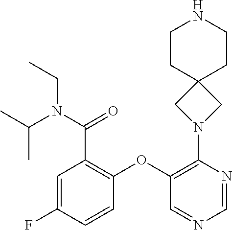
C1=C(F)C=CC(OC2=C(N3CC4(C3)CCNCC4)N=CN=C2)=C1C(=O)N(CC)C(C)C
